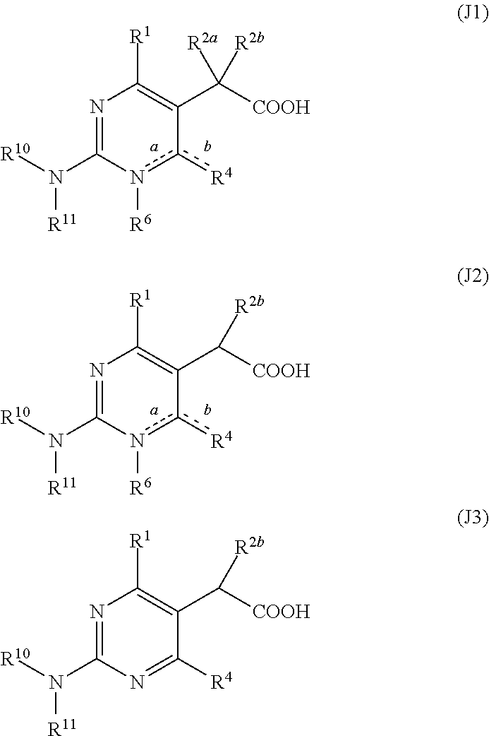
N1=C(N([R10])[R11])n([R6])c([R4])C(C([COOH])([R2b])[R2a])=C1[R1].N1=C(N([R10])[R11])n([R6])c([R4])C(C([COOH])[R2b])=C1[R1].N1=C(N([R10])[R11])N=C([R4])C(C([COOH])[R2b])=C1[R1]
